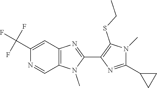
C12=C(C=C(C(F)(F)F)N=C1)N=C(C1=C(SCC)N(C)C(C3CC3)=N1)N2C
